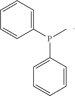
C1=CC=C(P(C)C2=CC=CC=C2)C=C1
